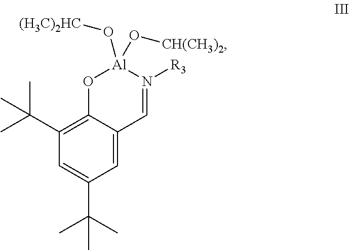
C12=C(C(C)(C)C)C=C(C(C)(C)C)C=C1C=N([R3])[Al](O[CH(CH3)2])(O[(H3C)2HC])O2
